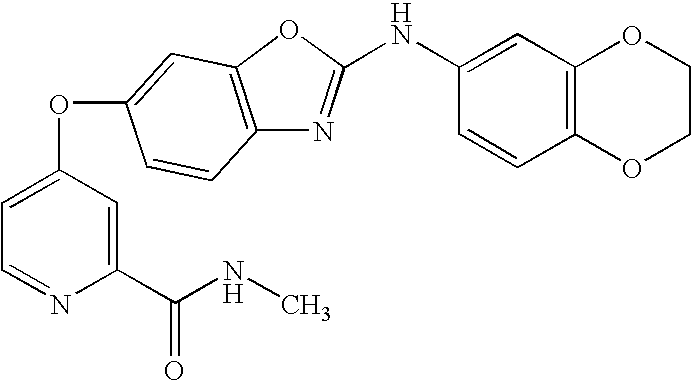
O(C1=CC2=C(N=C(NC3=CC4=C(C=C3)OCCO4)O2)C=C1)C1=CC=NC(C(NC)=O)=C1
